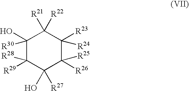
C1(O)([R30])C([R29])([R28])C(O)([R27])C([R25])([R26])C([R23])([R24])C1([R22])[R21]
